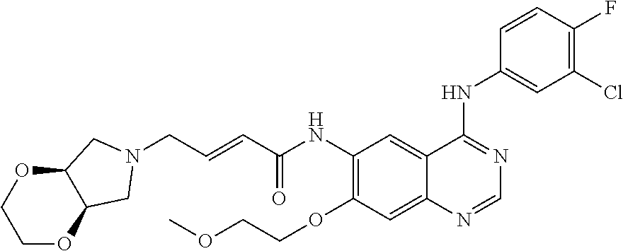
C1OC2C(OC1)CN(CC=CC(NC1=C(OCCOC)C=C3C(=C1)C(NC1=CC(Cl)=C(F)C=C1)=NC=N3)=O)C2
